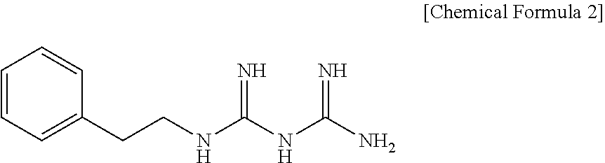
C1=CC=C(CCNC(NC(N)=N)=N)C=C1
